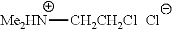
[Me2HN][CH2CH2Cl].[Cl-]
